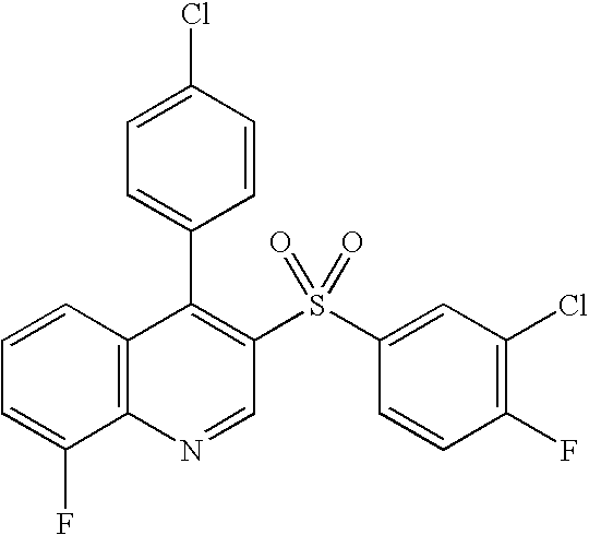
C12=C(C=CC=C1F)C(C1=CC=C(Cl)C=C1)=C(S(C1=CC(Cl)=C(F)C=C1)(=O)=O)C=N2
